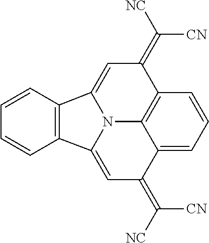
C12=C(C=CC=C1)C1=CC(=C([NC])[CN])C3=C4C(=CC=C3)C(=C([NC])[CN])C=C2N41
